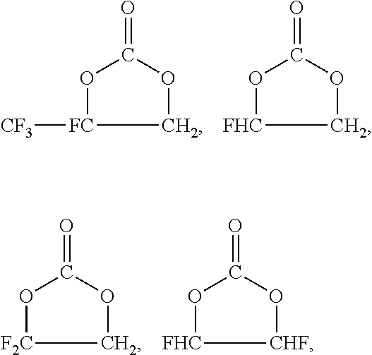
C1OC(=O)O[FC]1[CF3].C1OC(=O)O[FHC]1.C1OC(=O)O[F2C]1.[CHF]1OC(=O)O[FHC]1
